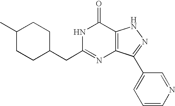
C1CC(C)CCC1CC1=NC2=C(C(=O)N1)NN=C2C1=CC=CN=C1
